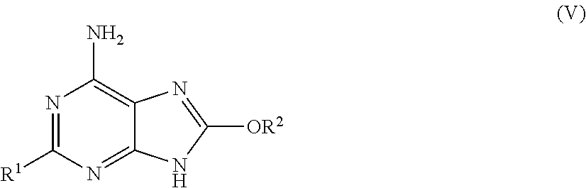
N1=C([R1])N=C2C(=C1N)N=C([OR2])N2
